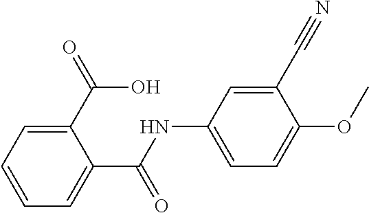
C1(NC(C2=CC=CC=C2C(O)=O)=O)=CC=C(OC)C(C#N)=C1
